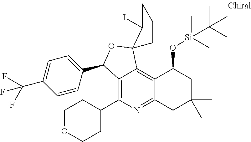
C1(C2CCOCC2)=C2C(=C3C(=N1)CC(C)(C)CC3O[Si](C(C)(C)C)(C)C)C1(OC2C2=CC=C(C(F)(F)F)C=C2)CCCC1I
